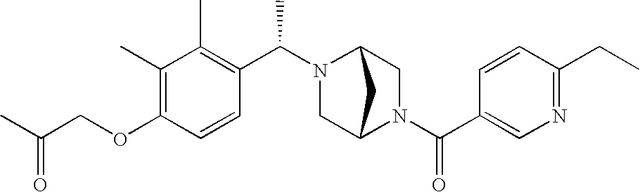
C(OC1=C(C)C(C)=C(C(N2C3CN(C(C4=CN=C(CC)C=C4)=O)C(C2)C3)C)C=C1)C(C)=O
